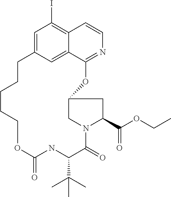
C1=C2C=C3C(=C1I)C=CN=C3OC1CN(C(=O)C(C(C)(C)C)NC(=O)OCCCCC2)C(C(OCC)=O)C1
